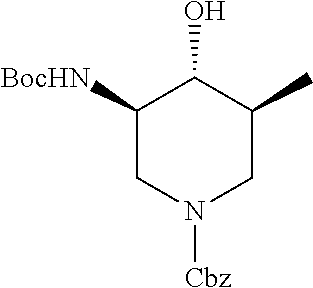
C1([BocHN])CN([Cbz])CC(C)C1O
